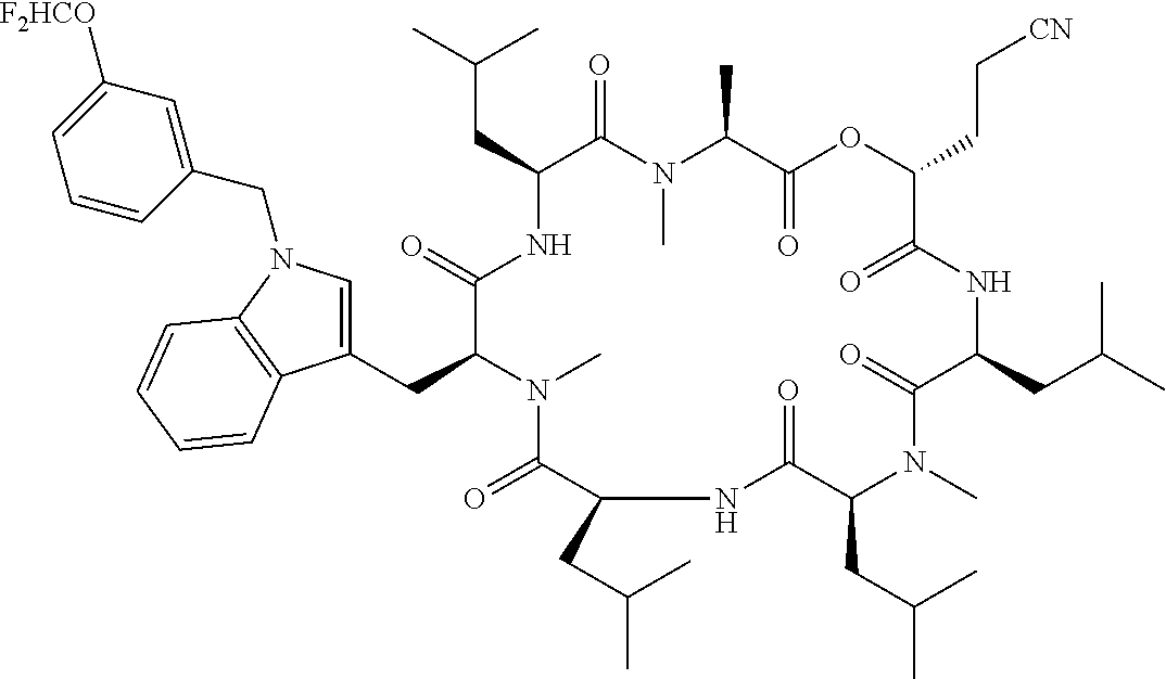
C(C1C(=O)N(C)C(C)C(=O)OC(CC[CN])C(=O)NC(CC(C)C)C(=O)N(C)C(CC(C)C)C(=O)NC(CC(C)C)C(=O)N(C)C(CC2=CN(CC3=CC([F2HCO])=CC=C3)C3=C2C=CC=C3)C(=O)N1)C(C)C
